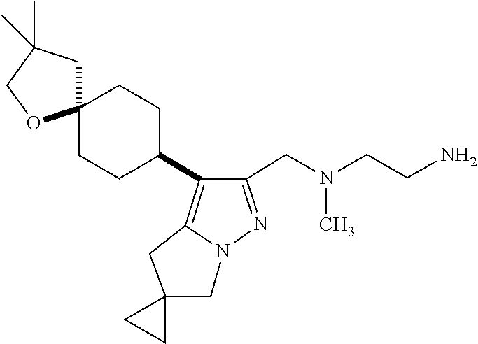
N(C)(CC1=NN2C(=C1C1CCC3(CC1)CC(C)(C)CO3)CC1(C2)CC1)CCN
